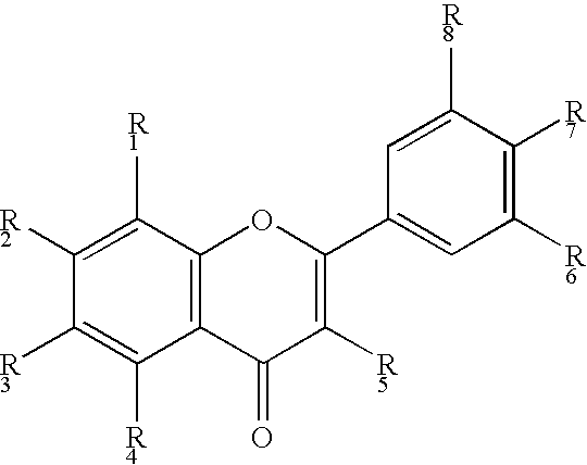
C12=C(C([R1])=C([R2])C([R3])=C1[R4])OC(C1=CC([R6])=C([R7])C([R8])=C1)=C([R5])C2=O
